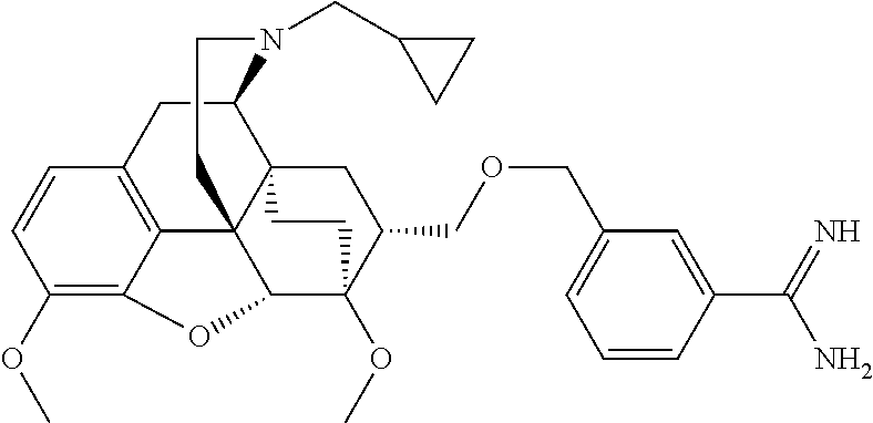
C1CN(CC2CC2)C2C34C15C1=C(C=CC(OC)=C1OC5C(OC)(C(COCC1=CC=CC(C(N)=N)=C1)C3)CC4)C2
